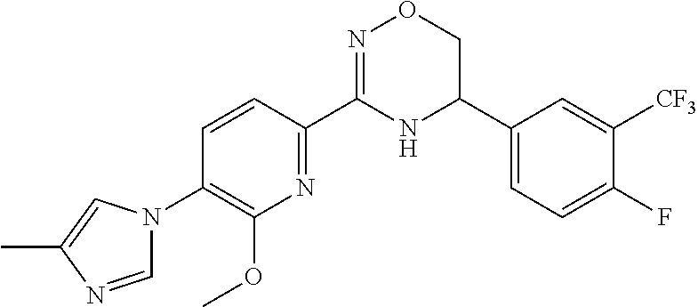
C1(C2=NC(OC)=C(N3C=NC(C)=C3)C=C2)=NOCC(C2=CC=C(F)C([CF3])=C2)N1
